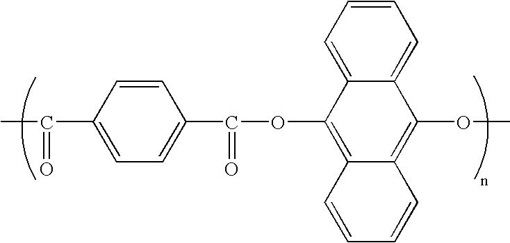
C12=CC=CC=C1C(OC)=C1C(=C2OC(C2=CC=C(C(=O)C)C=C2)=O)C=CC=C1
